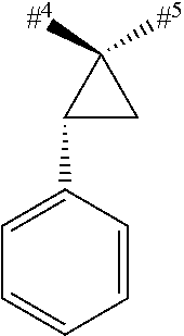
C1(C2CC2([#4])[#5])=CC=CC=C1
